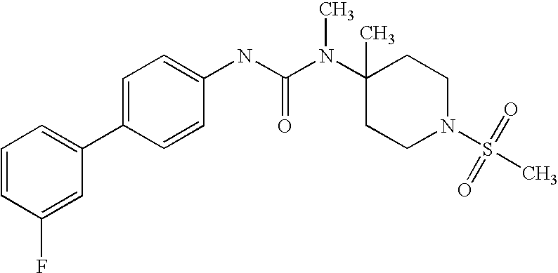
C1=CC(F)=CC(C2=CC=C(NC(N(C3(C)CCN(S(C)(=O)=O)CC3)C)=O)C=C2)=C1
